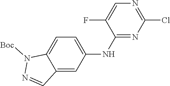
C1(F)=CN=C(Cl)N=C1NC1=CC=C2C(=C1)C=NN2[Boc]
